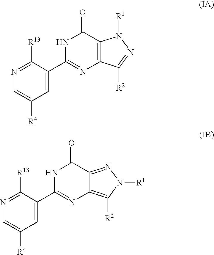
C1=C(C2=NC3=C(C(=O)N2)N([R1])N=C3[R2])C([R13])=NC=C1[R4].C1=C(C2=NC3=C([R2])N([R1])N=C3C(=O)N2)C([R13])=NC=C1[R4]
